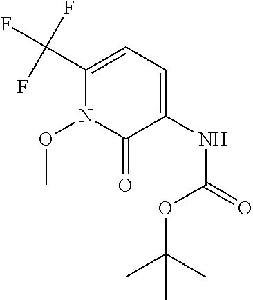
C1(C(F)(F)F)=CC=C(NC(=O)OC(C)(C)C)C(=O)N1OC
